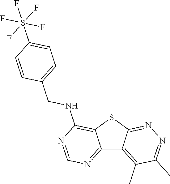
C12=NC=NC(NCC3=CC=C(S(F)(F)(F)(F)F)C=C3)=C1SC1=NN=C(C)C(C)=C21
